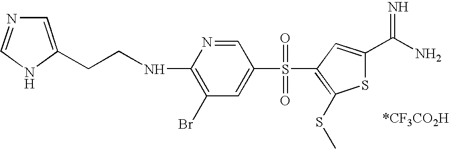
N(C1=C(Br)C=C(S(=O)(=O)C2=C(SC)SC(C(N)=N)=C2)C=N1)CCC1=CN=CN1
